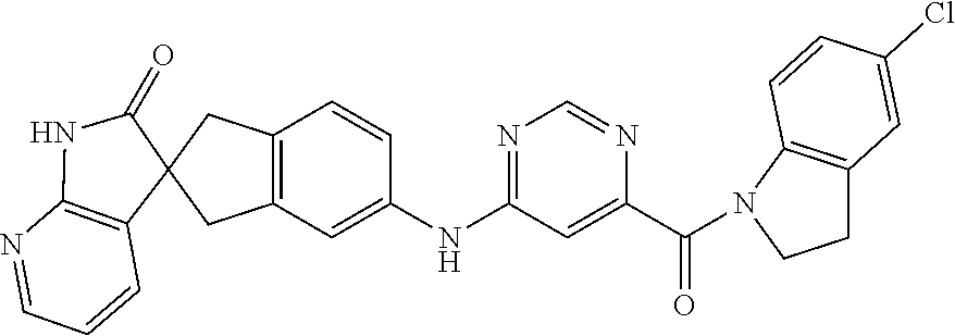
C12=C(C=C(NC3=NC=NC(C(=O)N4C5=C(C=C(Cl)C=C5)CC4)=C3)C=C1)CC1(C2)C2=C(N=CC=C2)NC1=O
